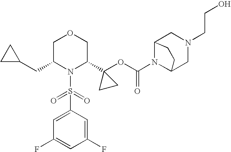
N1(S(=O)(=O)C2=CC(F)=CC(F)=C2)C(C2(OC(=O)N3C4CN(CCO)CC3CC4)CC2)COCC1CC1CC1
